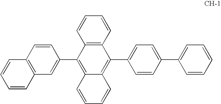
C12=C(C=CC=C1)C(C1=CC=C(C3=CC=CC=C3)C=C1)=C1C(=C2C2=CC3=C(C=C2)C=CC=C3)C=CC=C1
